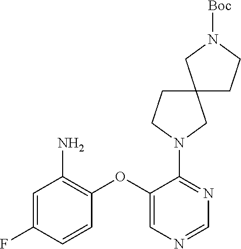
N1=C(N2CC3(CC2)CN([Boc])CC3)C(OC2=C(N)C=C(F)C=C2)=CN=C1
